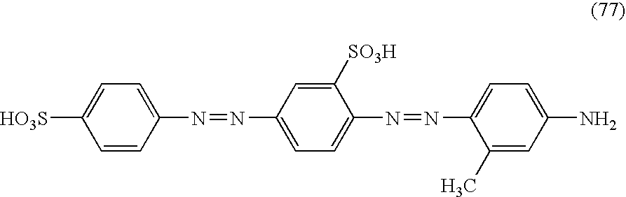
C1=CC(N=NC2=CC=C(N=NC3=CC=C(N)C=C3C)C([SO3H])=C2)=CC=C1[HO3S]
